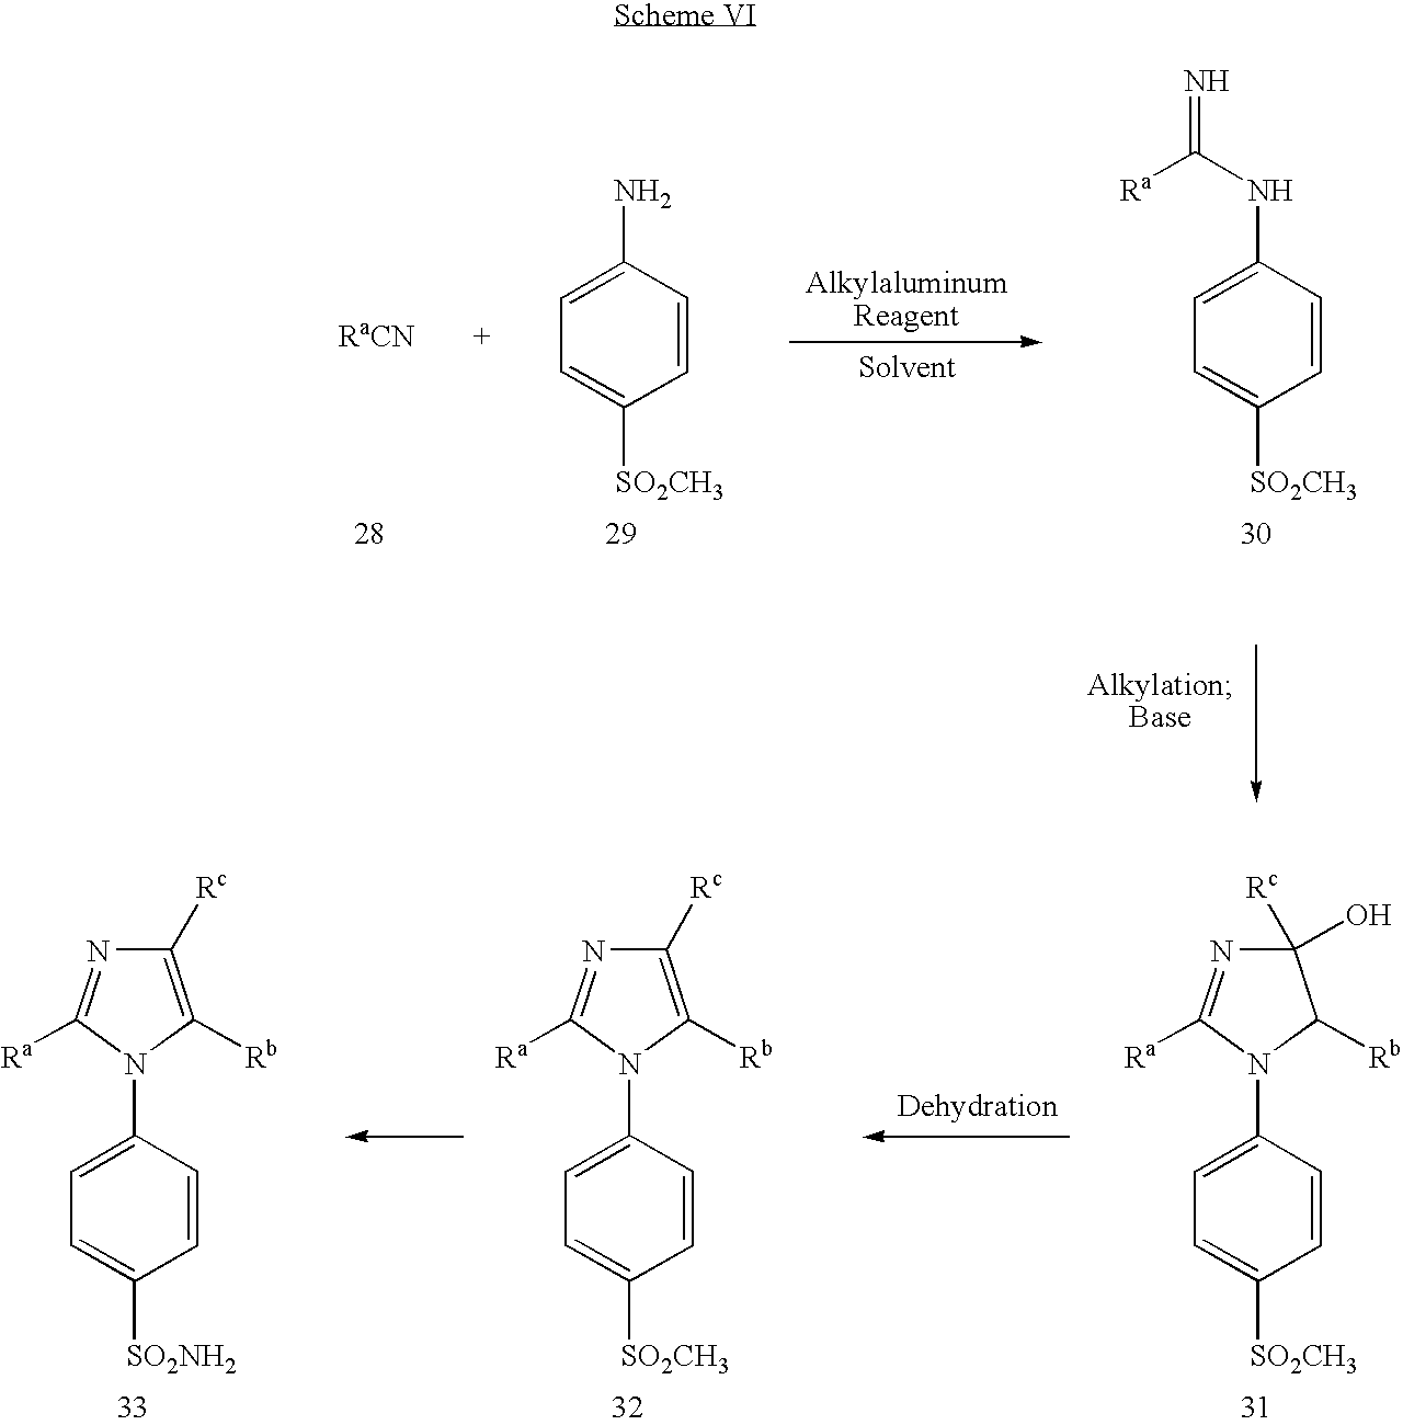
[RaCN].C1(N)=CC=C([SO2CH3])C=C1.C1(NC([Ra])=N)=CC=C([SO2CH3])C=C1.C1(N2C([Rb])C(O)([Rc])N=C2[Ra])=CC=C([SO2CH3])C=C1.C1(N2C([Rb])=C([Rc])N=C2[Ra])=CC=C([SO2CH3])C=C1.C1(N2C([Rb])=C([Rc])N=C2[Ra])=CC=C([SO2NH2])C=C1
